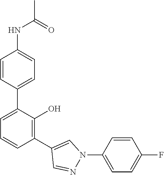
C1(C2=CC=CC(C3=CN(C4=CC=C(F)C=C4)N=C3)=C2O)=CC=C(NC(C)=O)C=C1
